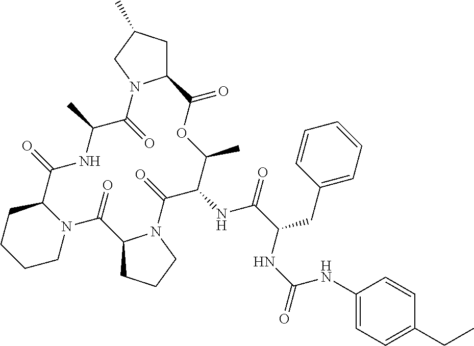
C1N2C(CCC1)C(=O)NC(C)C(=O)N1C(CC(C)C1)C(=O)OC(C)C(NC(=O)C(CC1=CC=CC=C1)NC(NC1=CC=C(CC)C=C1)=O)C(=O)N1C(C2=O)CCC1
